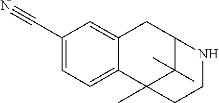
C12=CC(C#N)=CC=C1C1(C)C(C)(C)C(C2)NCC1
